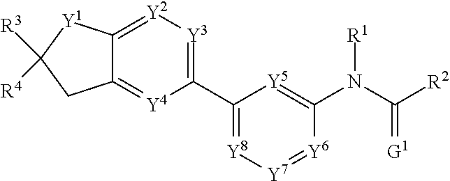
C12=[Y2][Y3]=C(C3=[Y8][Y7]=[Y6]C(N(C([R2])=[G1])[R1])=[Y5]3)[Y4]=C1CC([R3])([R4])[Y1]2
